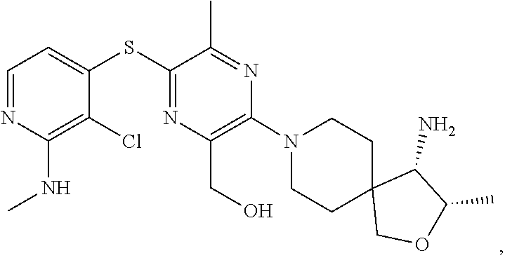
C1CN(C2=C(CO)N=C(SC3=CC=NC(NC)=C3Cl)C(C)=N2)CCC12COC(C)C2N
